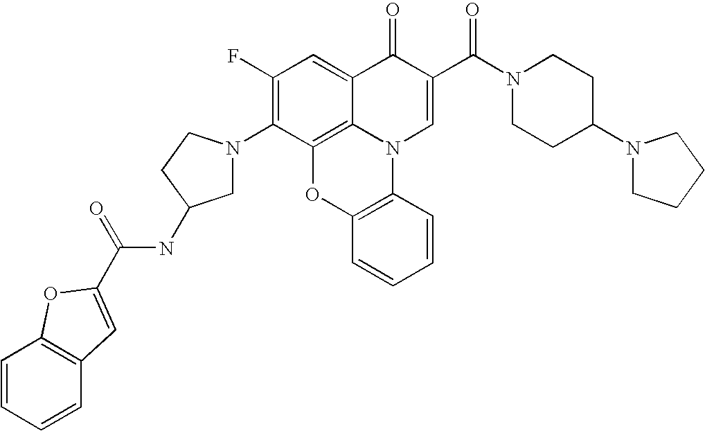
C1(F)=C(N2CC(NC(=O)C3=CC4=C(C=CC=C4)O3)CC2)C2=C3C(=C1)C(=O)C(C(N1CCC(N4CCCC4)CC1)=O)=CN3C1=C(O2)C=CC=C1
